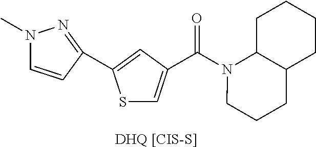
[DHQ [CIS-S]].S1C=C(C(N2CCCC3C2CCCC3)=O)C=C1C1=NN(C)C=C1
